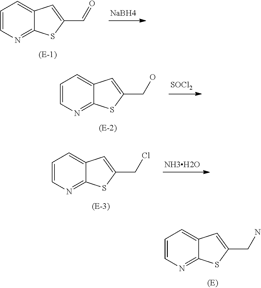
C1=CN=C2C(=C1)C=C(CN)S2.C1=CN=C2C(=C1)C=C(C=O)S2.[NaBH4].C1=CN=C2C(=C1)C=C(CO)S2.[SOCl2].[NH3H2O].C1=CN=C2C(=C1)C=C(CCl)S2
